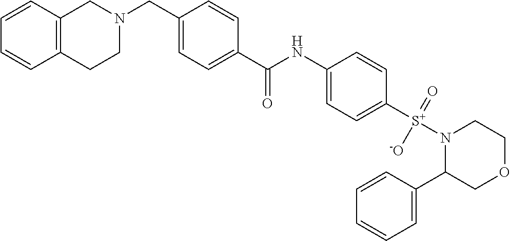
C1=CC2=C(C=C1)CCN(CC1=CC=C(C(NC3=CC=C([S+](N4C(C5=CC=CC=C5)COCC4)(=O)[-O])C=C3)=O)C=C1)C2
